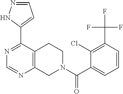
N1=C(C2=CC=NN2)C2=C(N=C1)CN(C(C1=CC=CC(C(F)(F)F)=C1Cl)=O)CC2
